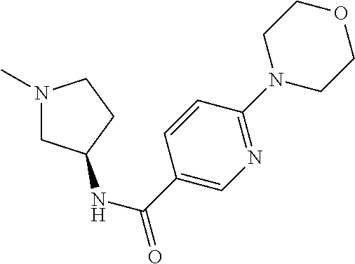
N1(C)CC(NC(C2=CN=C(N3CCOCC3)C=C2)=O)CC1
